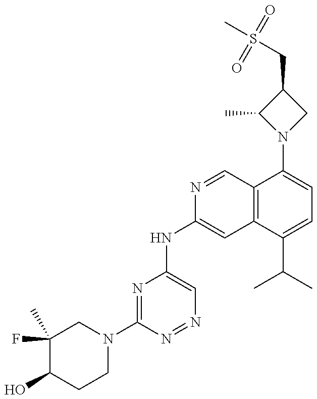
C1(F)(C)C(O)CCN(C2=NC(NC3=CC4=C(C=N3)C(N3CC(CS(=O)(C)=O)C3C)=CC=C4C(C)C)=CN=N2)C1
